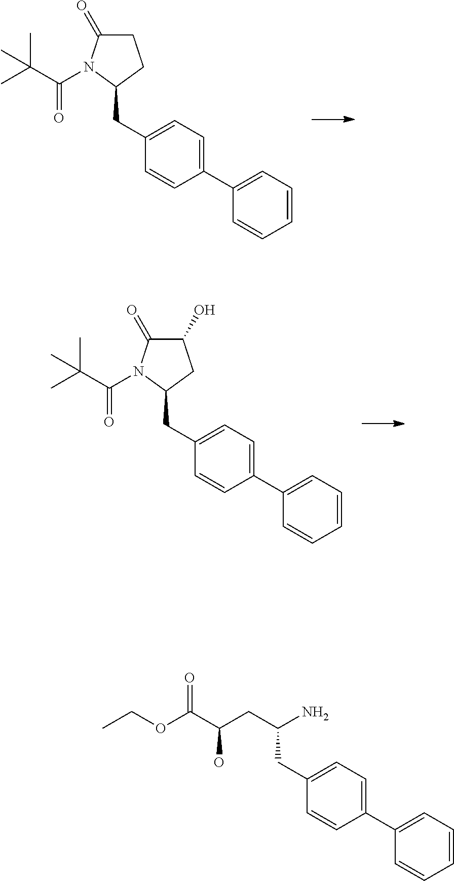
C1=CC=CC=C1C1=CC=C(CC2CCC(=O)N2C(C(C)(C)C)=O)C=C1.C1=CC=CC=C1C1=CC=C(CC2CC(O)C(=O)N2C(C(C)(C)C)=O)C=C1.C1=CC=CC=C1C1=CC=C(CC(CC(C(OCC)=O)O)N)C=C1
